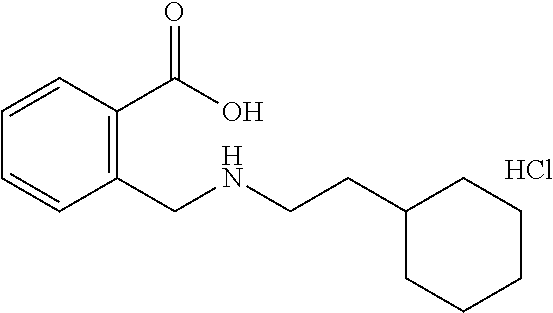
C1=CC(C(O)=O)=C(CNCCC2CCCCC2)C=C1.Cl
